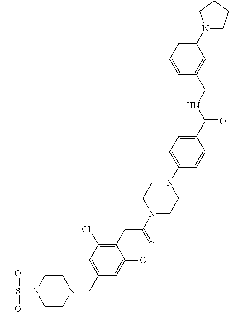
C1CN(S(C)(=O)=O)CCN1CC1=CC(Cl)=C(CC(N2CCN(C3=CC=C(C(NCC4=CC(N5CCCC5)=CC=C4)=O)C=C3)CC2)=O)C(Cl)=C1
